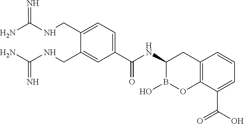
C1(C(NC2B(O)OC3=C(C2)C=CC=C3C(O)=O)=O)=CC=C(CNC(N)=N)C(CNC(N)=N)=C1
